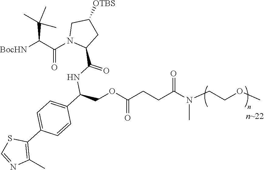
[BocHN]C(C(N1C(C(=O)NC(COC(CCC(N(CCOC)C)=O)=O)C2=CC=C(C3=C(C)N=CS3)C=C2)CC([OTBS])C1)=O)C(C)(C)C
